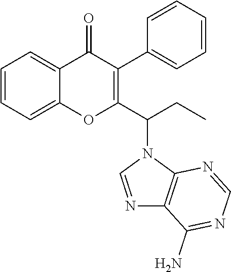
C1=CC=C2C(=C1)OC(C(CC)N1C3=C(N=C1)C(N)=NC=N3)=C(C1=CC=CC=C1)C2=O
